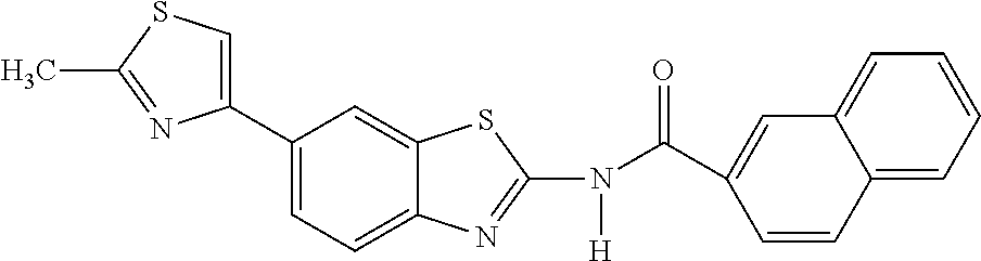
C12=CC=C(C3=CSC(C)=N3)C=C1SC(N(C(C1=CC3=CC=CC=C3C=C1)=O)[H])=N2
